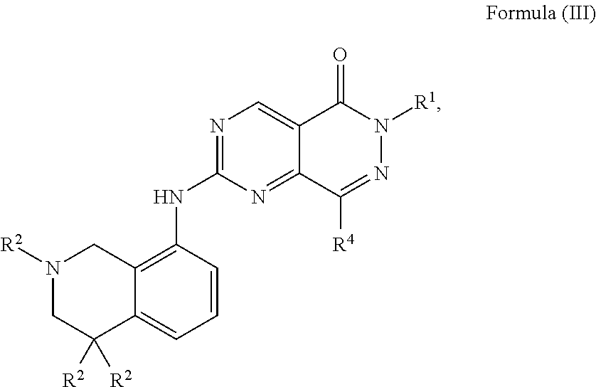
N1=C(NC2=C3C(=CC=C2)C([R2])([R2])CN([R2])C3)N=C2C(=C1)C(=O)N([R1])N=C2[R4]
